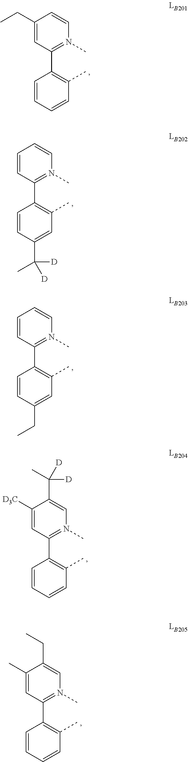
C1=CC=CC(C)=C1C1=N(C)C=CC(CC)=C1.C1=CC(C(C)([D])[D])=CC(C)=C1C1=N(C)C=CC=C1.C1=CC(CC)=CC(C)=C1C1=N(C)C=CC=C1.C1=CC=CC(C)=C1C1=N(C)C=C(C([D])(C)[D])C([D3C])=C1.C1=CC=CC(C)=C1C1=N(C)C=C(CC)C(C)=C1
